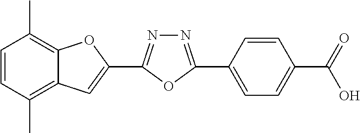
C1=CC(C)=C2C(=C1C)OC(C1=NN=C(C3=CC=C(C(=O)O)C=C3)O1)=C2
